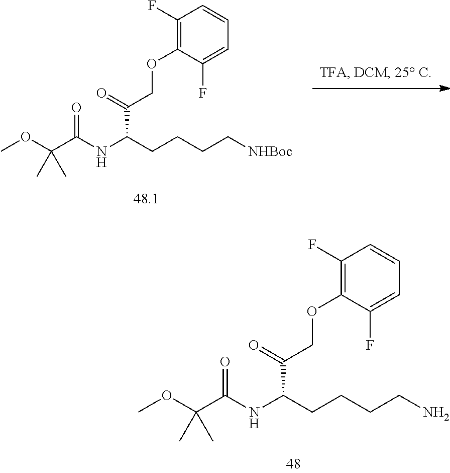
NCCCCC(C(=O)COC1=C(F)C=CC=C1F)NC(C(OC)(C)C)=O.[NHBoc]CCCCC(C(=O)COC1=C(F)C=CC=C1F)NC(C(OC)(C)C)=O
